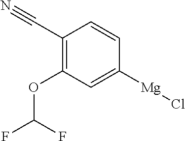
C1(C#N)=C(OC(F)F)C=C([Mg]Cl)C=C1
